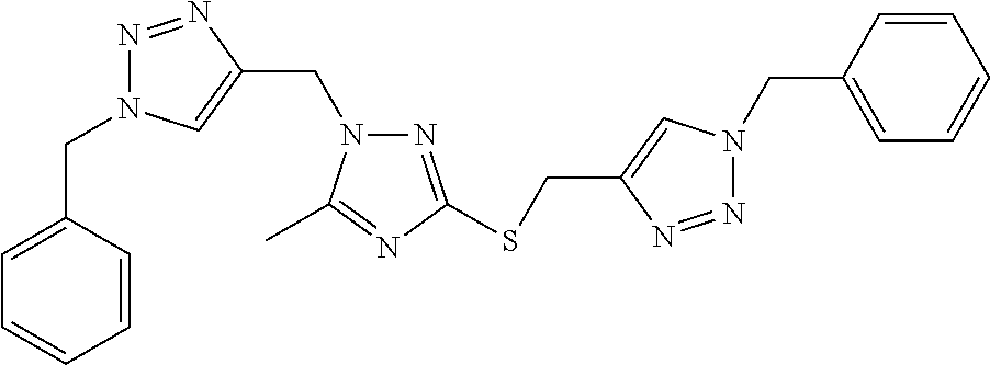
C1=CC(CN2N=NC(CSC3=NN(CC4=CN(CC5=CC=CC=C5)N=N4)C(C)=N3)=C2)=CC=C1
